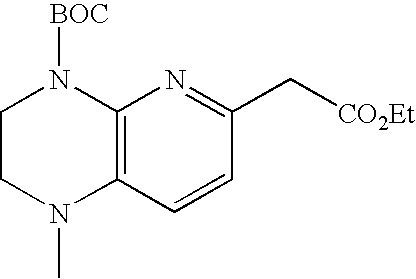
C1CN(C)C2=C(N1[BOC])N=C(C[CO2Et])C=C2
